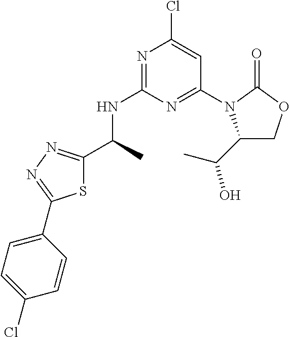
N1=C(NC(C)C2=NN=C(C3=CC=C(Cl)C=C3)S2)N=C(N2C(C(C)O)COC2=O)C=C1Cl
